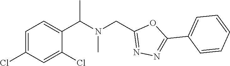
C1=C(Cl)C=C(Cl)C(C(N(CC2=NN=C(C3=CC=CC=C3)O2)C)C)=C1
